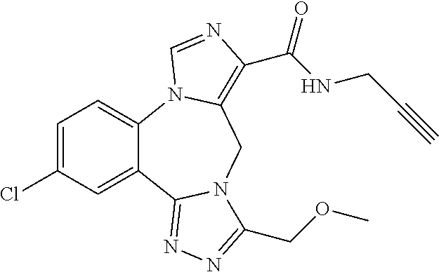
C12=CC=C(Cl)C=C1C1=NN=C(COC)N1CC1=C(C(NCC#C)=O)N=CN21
